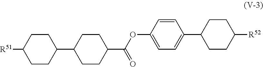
[R51]C1CCC(C2CCC(C(OC3=CC=C(C4CCC([R52])CC4)C=C3)=O)CC2)CC1
